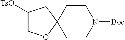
C1([TsO])COC2(C1)CCN([Boc])CC2
